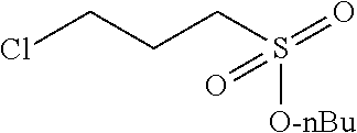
ClCCCS([O-nBu])(=O)=O
